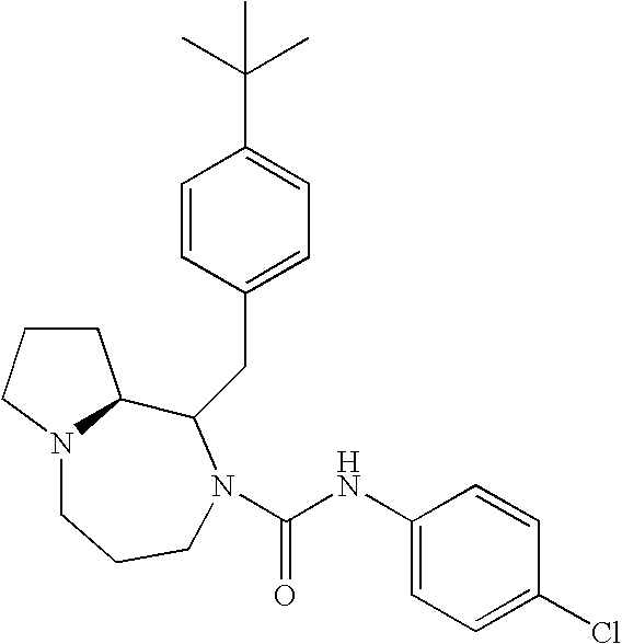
C1CCN2C1C(CC1=CC=C(C(C)(C)C)C=C1)N(C(NC1=CC=C(Cl)C=C1)=O)CCC2
